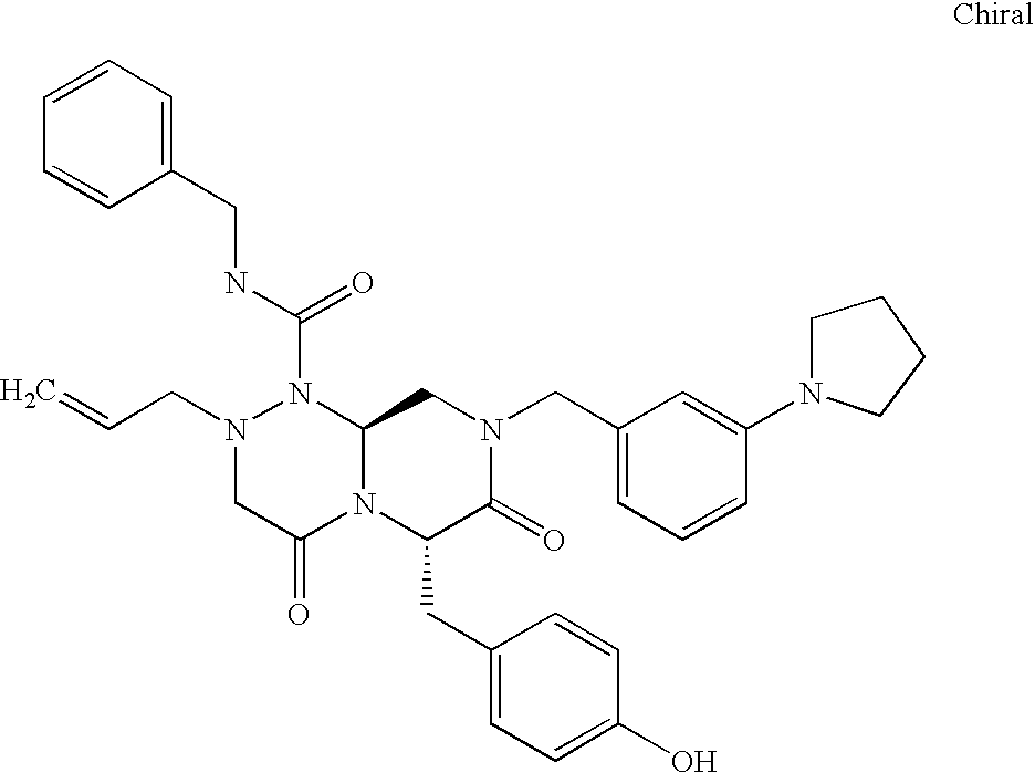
C1=CC=C(CNC(N2N(CC=C)CC(=O)N3C2CN(CC2=CC=CC(N4CCCC4)=C2)C(=O)C3CC2=CC=C(O)C=C2)=O)C=C1
